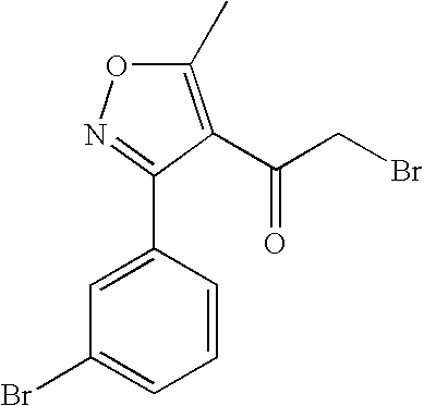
C1=C(C2=NOC(C)=C2C(CBr)=O)C=CC=C1Br
